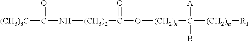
[(CH3)3C]C(=O)N[(CH3)2]C(=O)O[(CH2)n]C([(CH2)m][R1])([A])B
